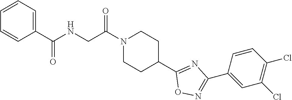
N1(C(CNC(C2=CC=CC=C2)=O)=O)CCC(C2=NC(C3=CC(Cl)=C(Cl)C=C3)=NO2)CC1
